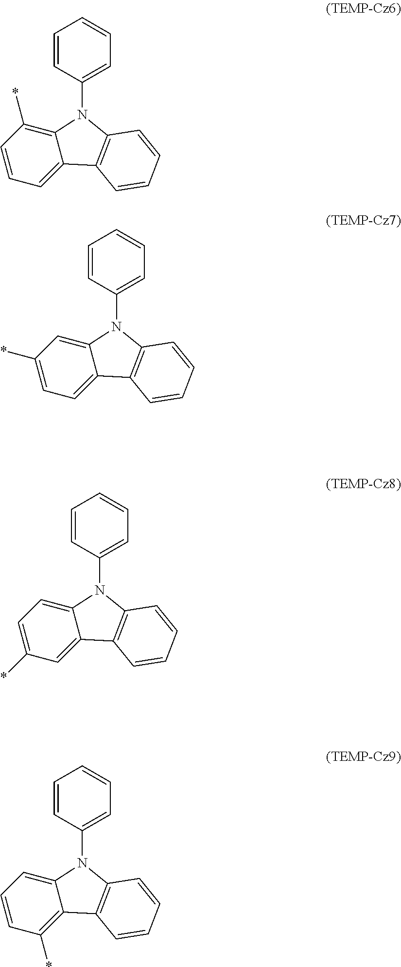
C1=CC(*)=C2C(=C1)C1=C(N2C2=CC=CC=C2)C=CC=C1.C1=C(*)C=C2C(=C1)C1=C(N2C2=CC=CC=C2)C=CC=C1.C1(*)=CC=C2C(=C1)C1=C(N2C2=CC=CC=C2)C=CC=C1.C1=CC=C2C(=C1*)C1=C(N2C2=CC=CC=C2)C=CC=C1
